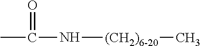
N([(CH2)6-20]C)C(C)=O
